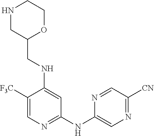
C1([F3C])=CN=C(NC2=CN=C([CN])C=N2)C=C1NCC1OCCNC1
